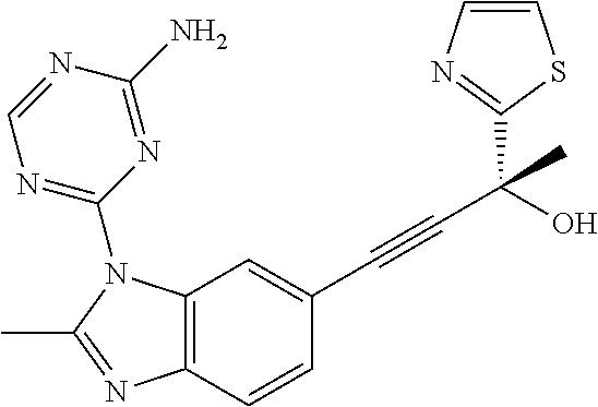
C12=C(C=CC(C#CC(C3=NC=CS3)(O)C)=C1)N=C(C)N2C1=NC=NC(N)=N1
